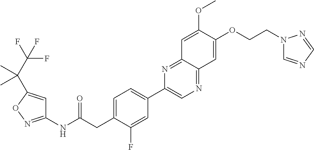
C1(NC(CC2=CC=C(C3=CN=C4C(=N3)C=C(OC)C(OCCN3C=NC=N3)=C4)C=C2F)=O)=NOC(C(C(F)(F)F)(C)C)=C1
